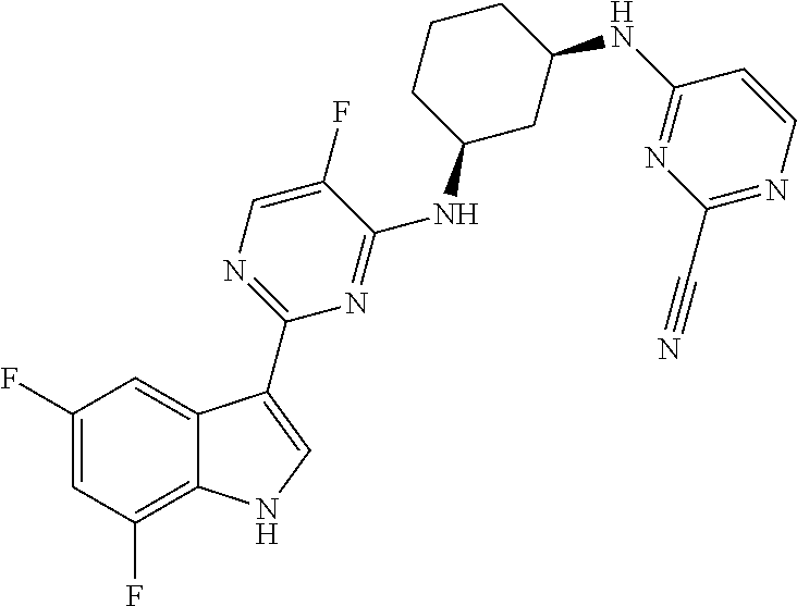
C1(C2=CNC3=C(F)C=C(F)C=C32)=NC=C(F)C(NC2CC(NC3=NC(C#N)=NC=C3)CCC2)=N1
